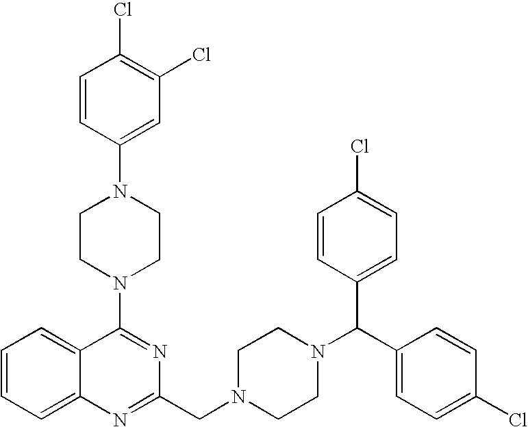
C1=CC=C2C(=C1)C(N1CCN(C3=CC(Cl)=C(Cl)C=C3)CC1)=NC(CN1CCN(C(C3=CC=C(Cl)C=C3)C3=CC=C(Cl)C=C3)CC1)=N2
